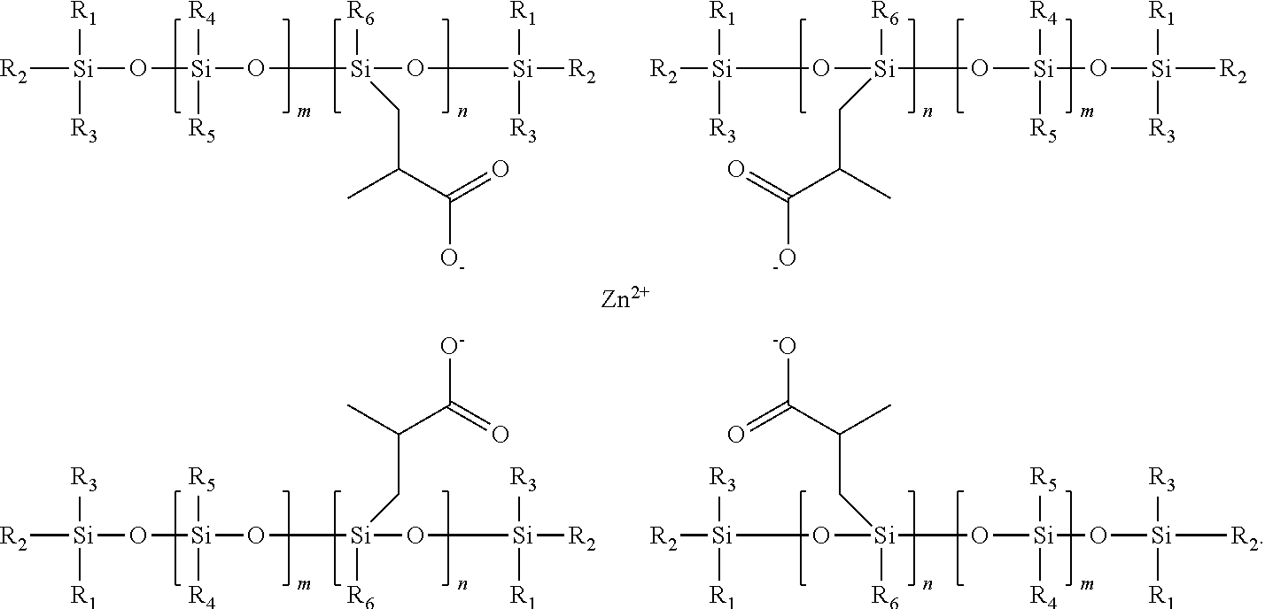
[R2][Si](O[Si](O[Si](O[Si]([R2])([R1])[R3])([R6])CC(C([O-])=O)C)([R4])[R5])([R1])[R3].[R2][Si](O[Si](O[Si](O[Si]([R2])([R1])[R3])([R6])CC(C([-O])=O)C)([R4])[R5])([R1])[R3].[R2][Si](O[Si](O[Si](O[Si]([R2])([R1])[R3])([R6])CC(C([O-])=O)C)([R4])[R5])([R1])[R3].[R2][Si](O[Si](O[Si](O[Si]([R2])([R1])[R3])([R6])CC(C([-O])=O)C)([R4])[R5])([R1])[R3].[Zn]
